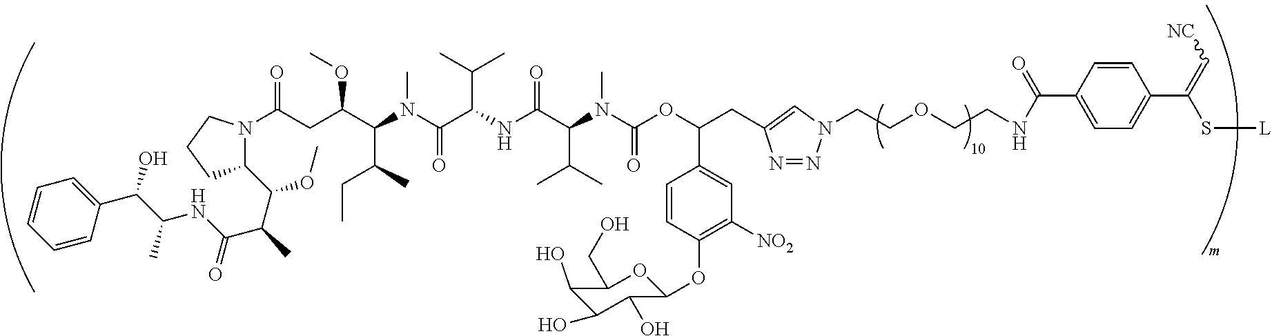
C1(C(C(C)C(NC(C(O)C2=CC=CC=C2)C)=O)OC)N(C(CC(C(N(C(C(NC(C(N(C(OC(CC2=CN(CCOCCNC(=O)C3=CC=C(C(S[L])=C[NC])C=C3)N=N2)C2=CC([NO2])=C(OC3OC(CO)C(O)C(O)C3O)C=C2)=O)C)C(C)C)=O)C(C)C)=O)C)C(C)CC)OC)=O)CCC1
